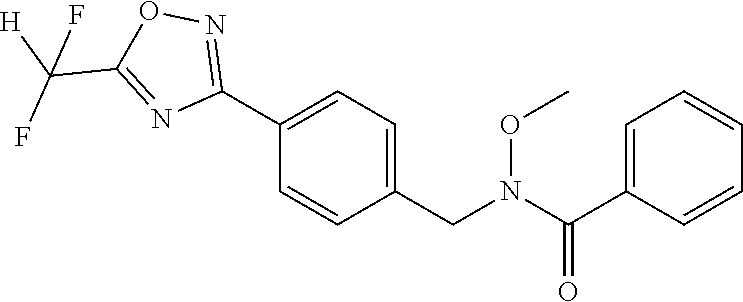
O(C)N(C(C1=CC=CC=C1)=O)CC1=CC=C(C2=NOC(C(F)([H])F)=N2)C=C1
